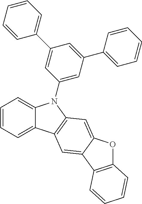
C1=CC=C2C(=C1)N(C1=CC(C3=CC=CC=C3)=CC(C3=CC=CC=C3)=C1)C1=C2C=C2C(=C1)OC1=C2C=CC=C1
